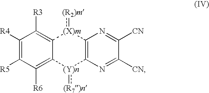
C1([R4])=C([R5])C([R6])=C2C(=C1[R3])[(X)m](:[(R2)m])C1=C([(Y)n]2:[(R7)n])N=C([CN])C([CN])=N1
